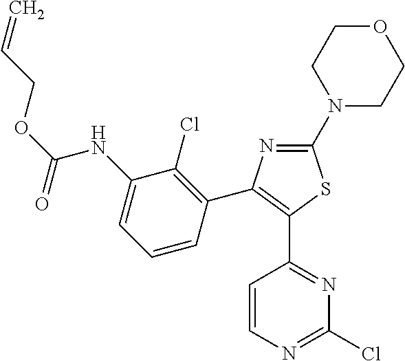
N1(C2=NC(C3=C(Cl)C(NC(OCC=C)=O)=CC=C3)=C(C3=NC(Cl)=NC=C3)S2)CCOCC1
